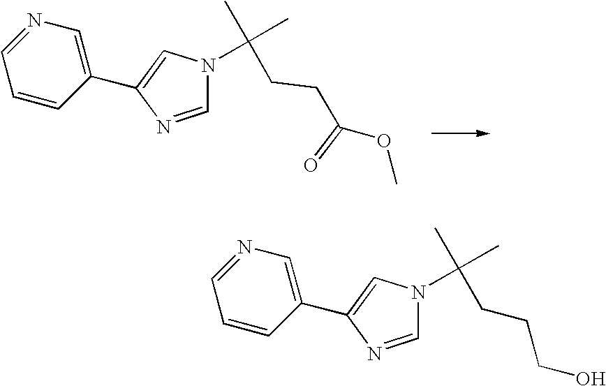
C1(C2=CN(C(C)(C)CCC(OC)=O)C=N2)=CN=CC=C1.C1(C2=CN(C(C)(C)CCCO)C=N2)=CN=CC=C1
